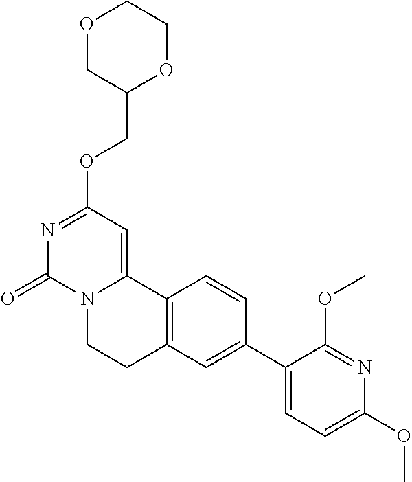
O1CC(COC2=NC(=O)N3C(=C2)C2=C(CC3)C=C(C3=CC=C(OC)N=C3OC)C=C2)OCC1
